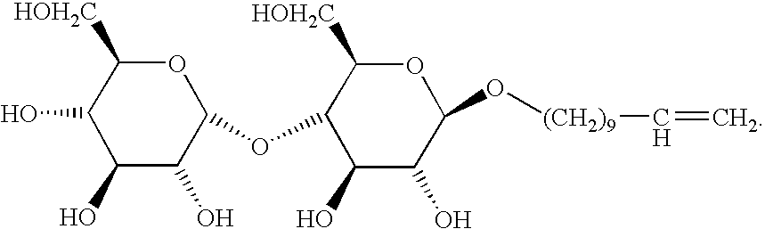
C1([HOH2C])C(O)C(O)C(O)C(OC2C([HOH2C])OC(O[(CH2)9]C=C)C(O)C2O)O1
